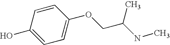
C1=C(OCC(NC)C)C=CC(O)=C1
